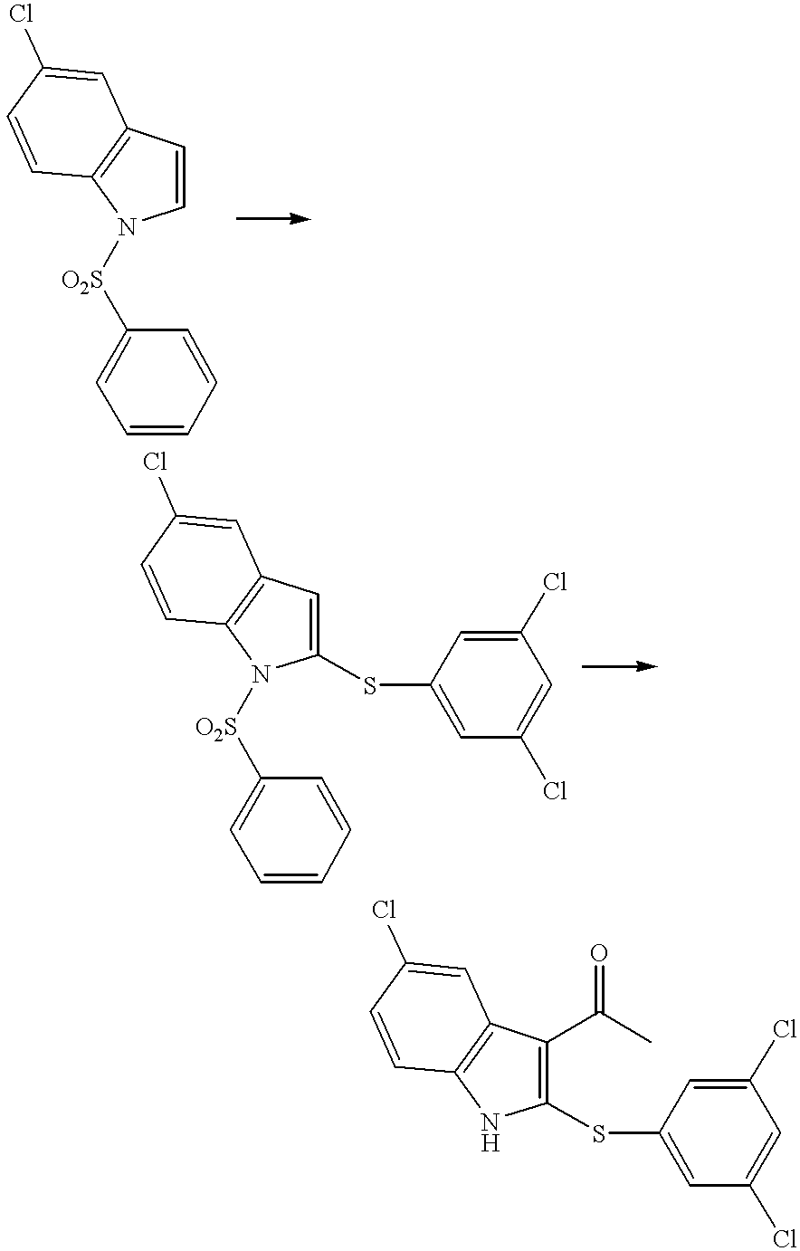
C1=CN([O2S]C2=CC=CC=C2)C2=C1C=C(Cl)C=C2.C1=C(SC2=CC(Cl)=CC(Cl)=C2)N([O2S]C2=CC=CC=C2)C2=C1C=C(Cl)C=C2.C1(C(C)=O)=C(SC2=CC(Cl)=CC(Cl)=C2)NC2=C1C=C(Cl)C=C2
